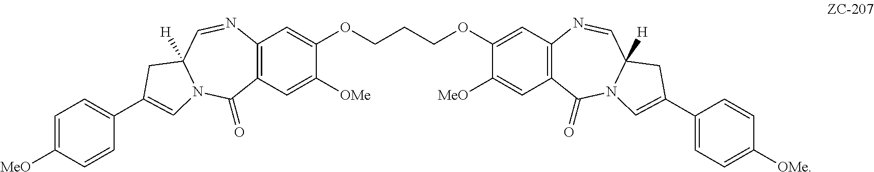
C1=C([MeO])C=CC(C2=CN3C([H])(C=NC4=C(C3=O)C=C([OMe])C(OCCCOC3=CC5=C(C=C3[MeO])C(=O)N3C([H])(C=N5)CC(C5=CC=C([OMe])C=C5)=C3)=C4)C2)=C1
